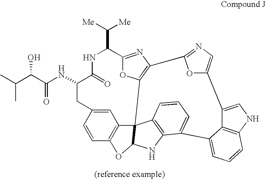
C(C1C2=NC3=C(O2)C24C5=C(C=CC(=C5)CC(NC(C(C(C)C)O)=O)C(=O)N1)OC2NC1=C4C=CC=C1C1=CC=CC2=C1C(=CN2)C1=CN=C3O1)([Me])[Me]
